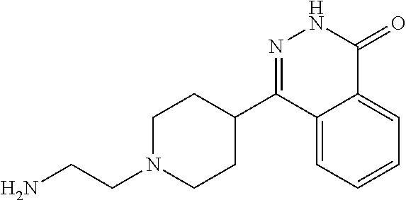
C1CC(C2=NNC(=O)C3=CC=CC=C23)CCN1CCN
